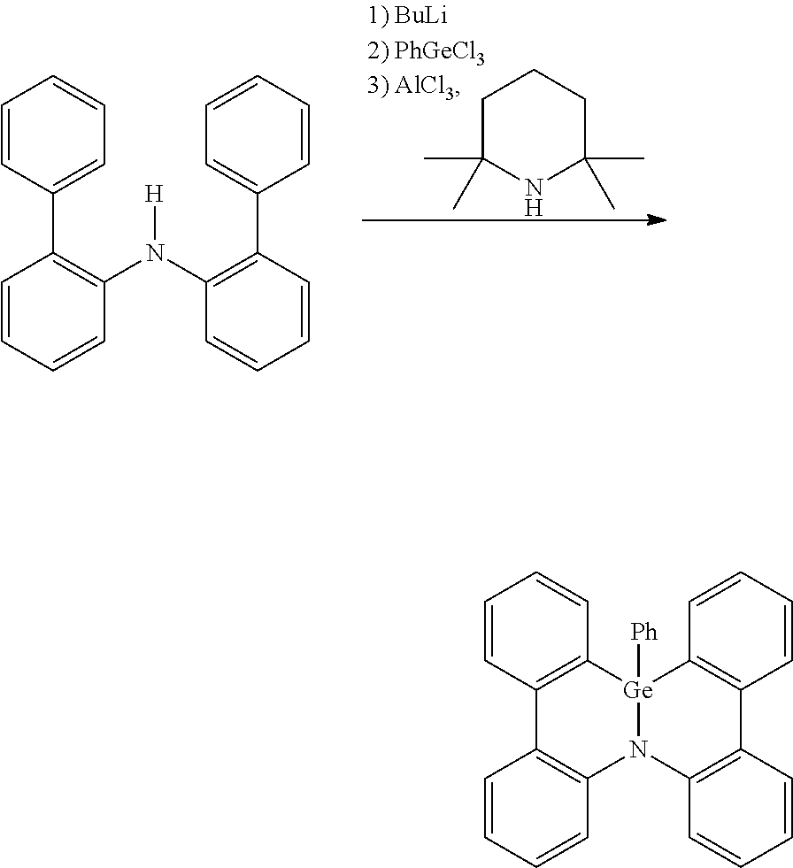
C1=CC2=C(C=C1)[Ge]1([Ph])N(C3=C2C=CC=C3)C2=C(C=CC=C2)C2=C1C=CC=C2.C1=CC(C2=C(N(C3=C(C4=CC=CC=C4)C=CC=C3)[H])C=CC=C2)=CC=C1.C1C(C)(C)NC(C)(C)CC1
